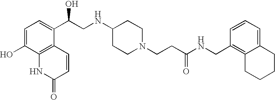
C1=C(O)C2=C(C(C(CNC3CCN(CCC(NCC4=C5C(=CC=C4)CCCC5)=O)CC3)O)=C1)C=CC(=O)N2
